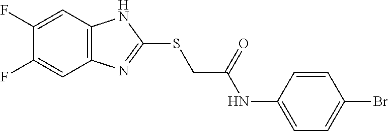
C12=C(C=C(F)C(F)=C1)NC(SCC(NC1=CC=C(Br)C=C1)=O)=N2
